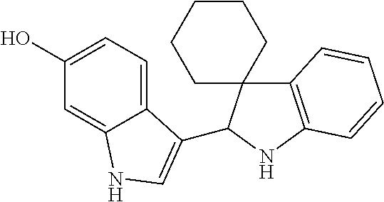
C1(O)=CC=C2C(=C1)NC=C2C1C2(C3=C(N1)C=CC=C3)CCCCC2
